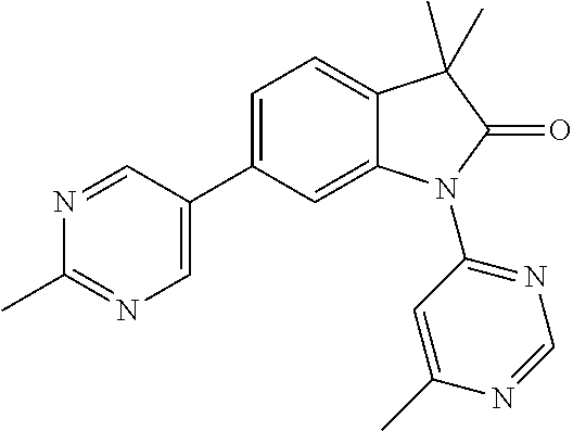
C12=CC(C3=CN=C(C)N=C3)=CC=C1C(C)(C)C(=O)N2C1=NC=NC(C)=C1
